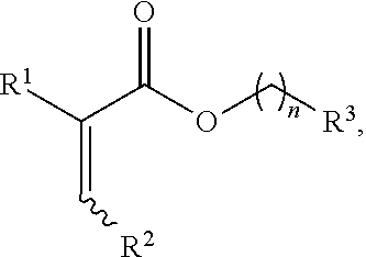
[R1]C(C(OC[R3])=O)=C[R2]
